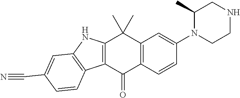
C12=C(C(=O)C3=C(C1(C)C)C=C(N1C(C)CNCC1)C=C3)C1=C(N2)C=C(C#N)C=C1
